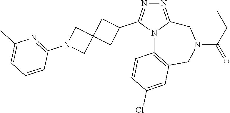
N1=C2N(C(C3CC4(C3)CN(C3=NC(C)=CC=C3)C4)=N1)C1=C(CN(C(CC)=O)C2)C=C(Cl)C=C1
